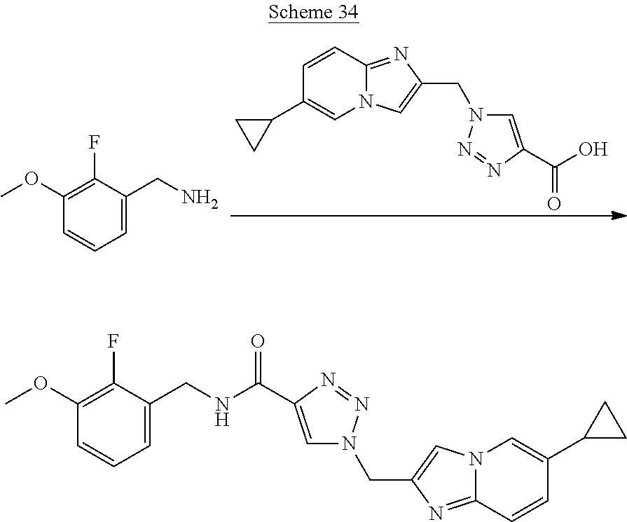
N12C(=NC(CN3C=C(C(=O)O)N=N3)=C1)C=CC(C1CC1)=C2.C1=C(CN)C(F)=C(OC)C=C1.N12C(=NC(CN3C=C(C(=O)NCC4=CC=CC(OC)=C4F)N=N3)=C1)C=CC(C1CC1)=C2
